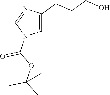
C1=C(CCCO)N=CN1C(OC(C)(C)C)=O
